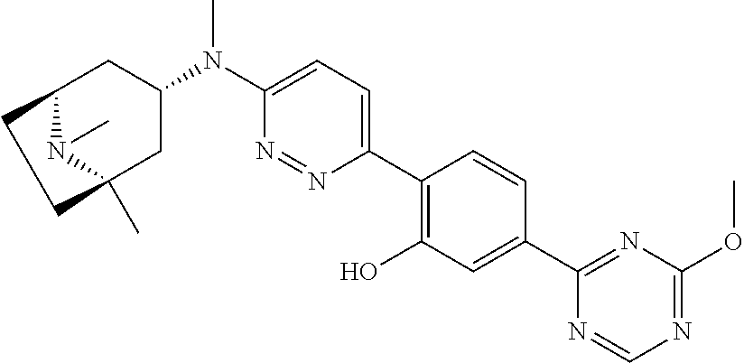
C1(N(C2=CC=C(C3=C(O)C=C(C4=NC(OC)=NC=N4)C=C3)N=N2)C)CC2CCC(C)(C1)N2C
